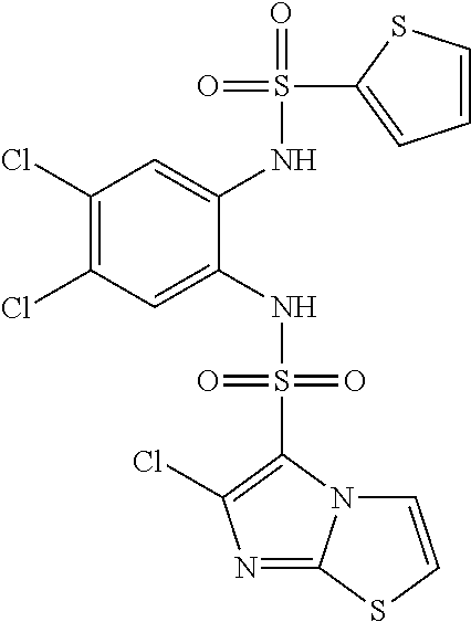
C1(Cl)=C(Cl)C=C(NS(=O)(=O)C2=C(Cl)N=C3N2C=CS3)C(NS(=O)(C2=CC=CS2)=O)=C1
